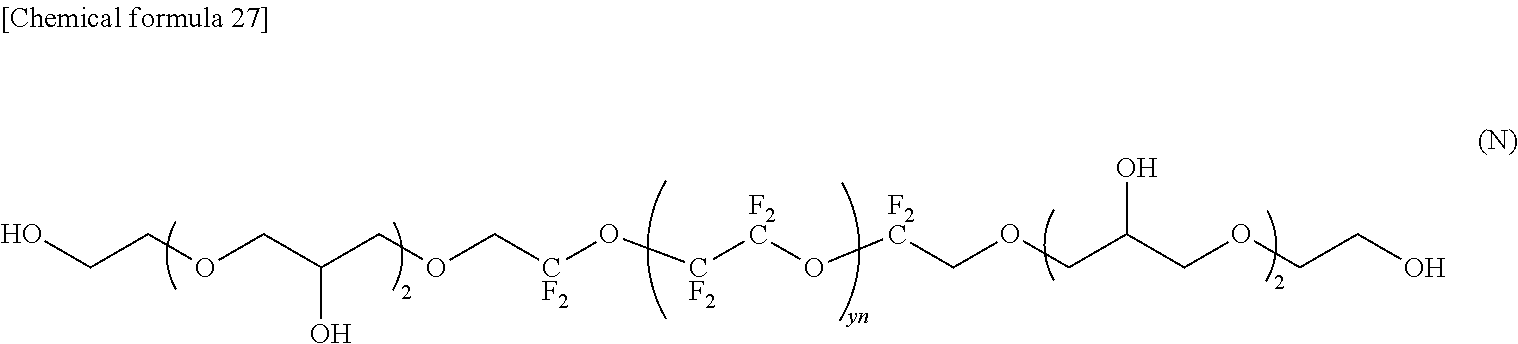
[CF2](O[CF2][F2C]O[F2C]COCC(COCCO)O)COCC(COCCO)O
